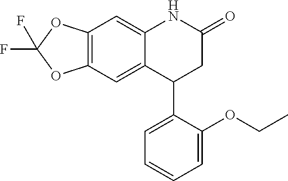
C12=C(C=C3C(=C1)NC(=O)CC3C1=CC=CC=C1OCC)OC(F)(F)O2
